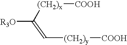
[R3O]C([(CH2)x][COOH])=C[(CH2)y][COOH]
